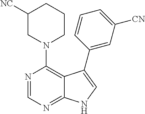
N1(C2=C3C(=NC=N2)NC=C3C2=CC([CN])=CC=C2)CCCC([NC])C1
